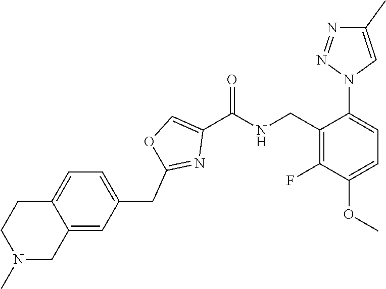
N1=NN(C2=CC=C(OC)C(F)=C2CNC(C2=COC(CC3=CC=C4C(=C3)CN(C)CC4)=N2)=O)C=C1C
